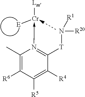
C1(C)=C([R6])C([R5])=C([R4])C([T]N([R20])[R1])=N1->[Cr]([Lm])[E]
